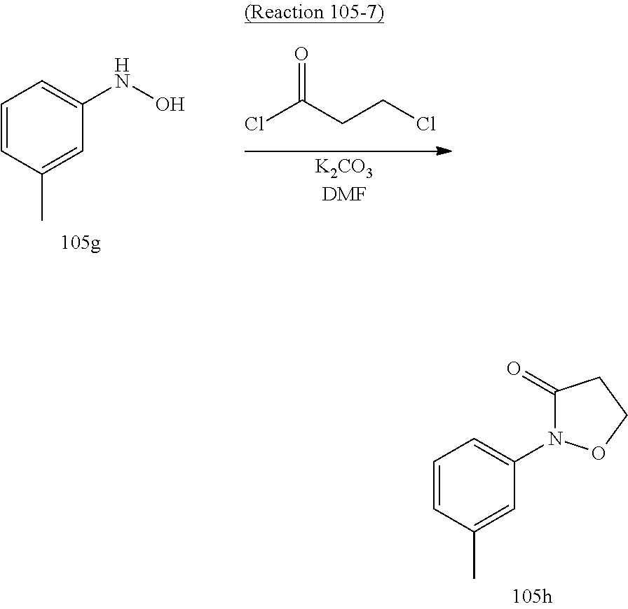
C1=CC(C)=CC(NO)=C1.ClC(CCCl)=O.C1=CC(C)=CC(N2C(=O)CCO2)=C1
